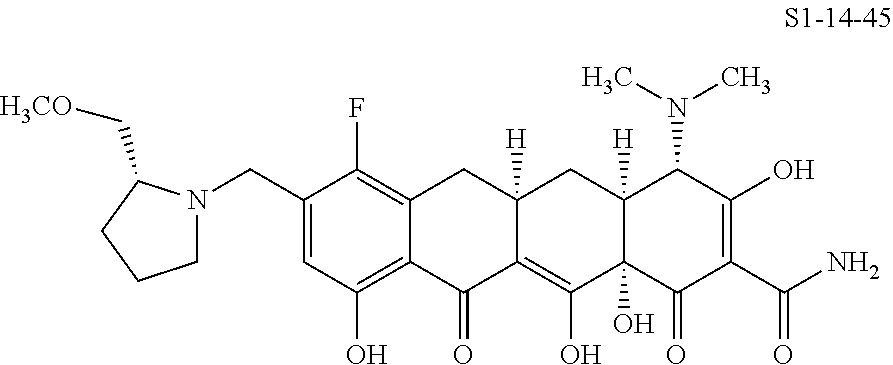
C1(CN2CCCC2C[H3CO])=CC(O)=C2C(=C1F)CC1([H])C(=C(O)C3(O)C([H])(C1)C(N(C)C)C(O)=C(C(N)=O)C3=O)C2=O
